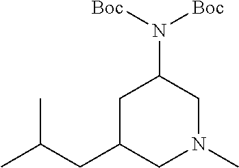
C1C(CC(C)C)CN(C)CC1N([Boc])[Boc]
